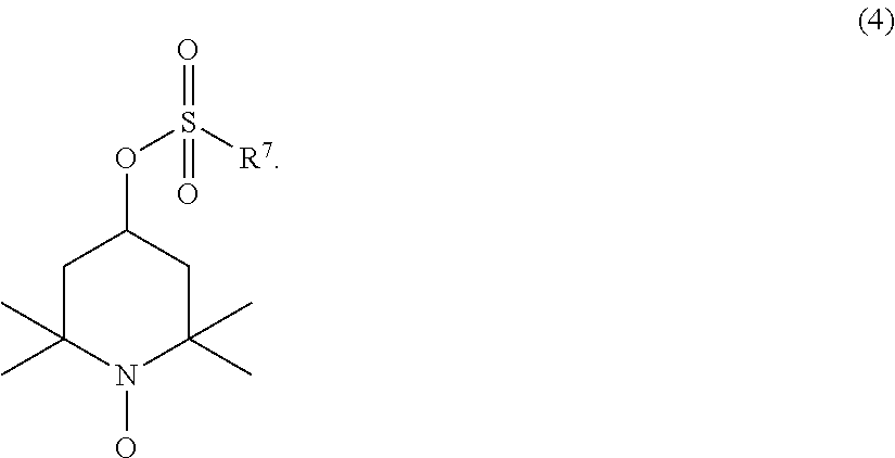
C1C(C)(C)N(O)C(C)(C)CC1OS(=O)([R7])=O
